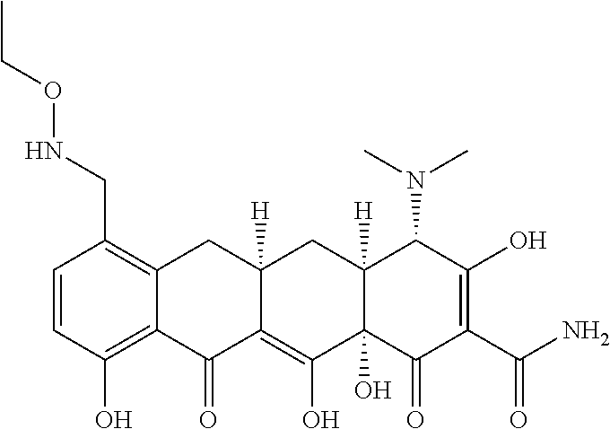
C1=CC(O)=C2C(=C1CNOCC)CC1([H])C(=C(O)C3(O)C([H])(C1)C(N(C)C)C(O)=C(C(N)=O)C3=O)C2=O
